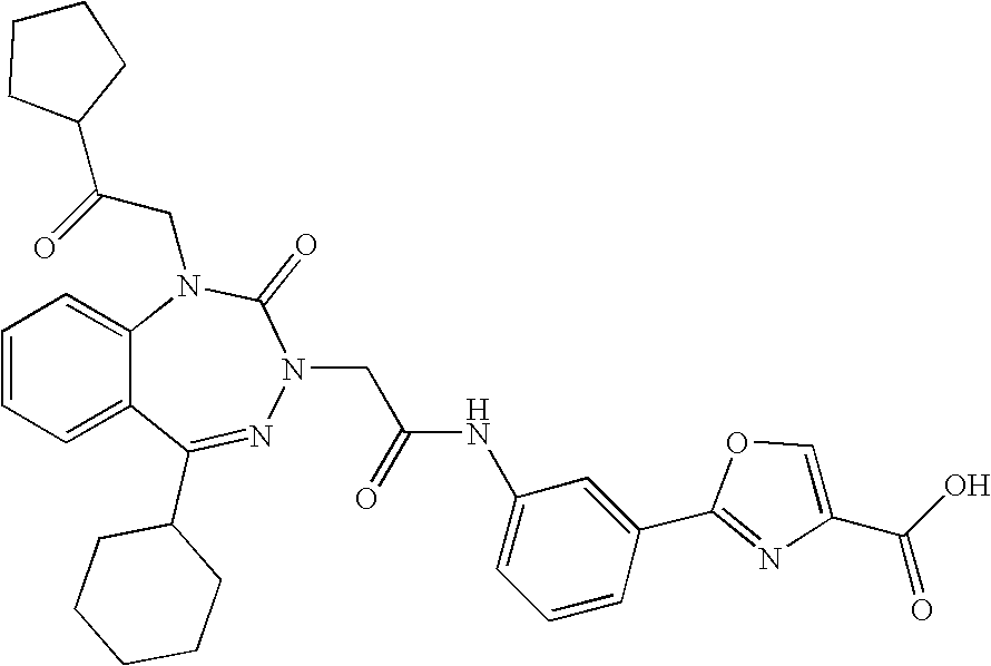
C1=CC=C2C(=C1)N(CC(C1CCCC1)=O)C(=O)N(CC(NC1=CC=CC(C3=NC(C(O)=O)=CO3)=C1)=O)N=C2C1CCCCC1
